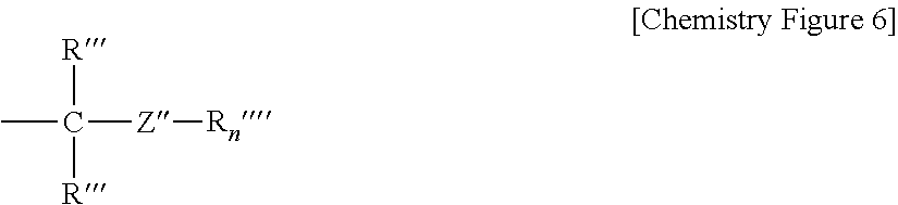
CC([Z][Rn])([R])[R]
